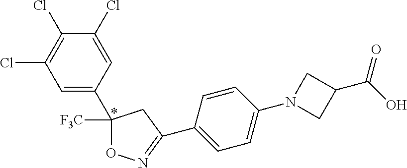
C1=C(C2([F3C])ON=C(C3=CC=C(N4CC(C(=O)O)C4)C=C3)C2)C=C(Cl)C(Cl)=C1Cl
